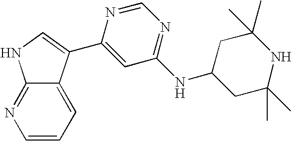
C1(C2=CNC3=NC=CC=C32)=CC(NC2CC(C)(C)NC(C)(C)C2)=NC=N1
